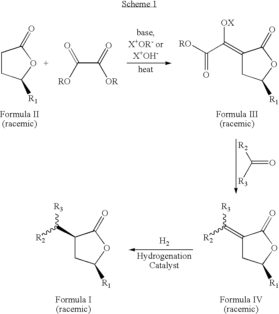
C1CC([R1])OC1=O.C(C(=O)[OR])([RO])=O.C1(=C(C([RO])=O)[OX])CC([R1])OC1=O.O=C([R3])[R2].C1(=C([R2])[R3])CC([R1])OC1=O.[H2].C1(C([R2])[R3])CC([R1])OC1=O
